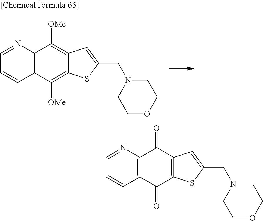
C1=NC2=C(C=C1)C(=O)C1=C(C2=O)C=C(CN2CCOCC2)S1.C1=NC2=C(C=C1)C([OMe])=C1C(=C2[OMe])C=C(CN2CCOCC2)S1
